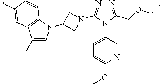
N1=C(COCC)N(C2=CC=C(OC)N=C2)C(N2CC(N3C=C(C)C4=C3C=CC(F)=C4)C2)=N1
